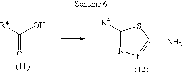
C1([R4])=NN=C(N)S1.C(=O)(O)[R4]
